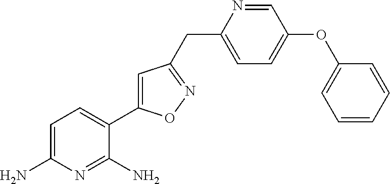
C1=C(N)N=C(N)C(C2=CC(CC3=CC=C(OC4=CC=CC=C4)C=N3)=NO2)=C1
